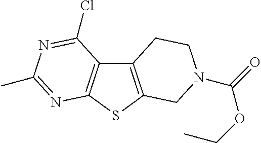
C12=C(SC3=C1C(Cl)=NC(C)=N3)CN(C(=O)OCC)CC2
